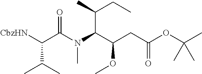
[CbzHN]C(C(N(C(C(CC(OC(C)(C)C)=O)OC)C(C)CC)C)=O)C(C)C
